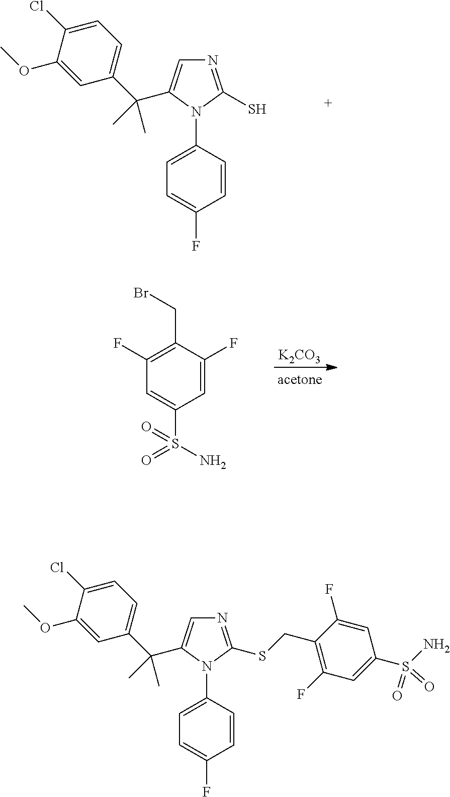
N1=C(S)N(C2=CC=C(F)C=C2)C(C(C2=CC=C(Cl)C(OC)=C2)(C)C)=C1.[K2CO3].C1(F)=C(CBr)C(F)=CC(S(N)(=O)=O)=C1.N1=C(SCC2=C(F)C=C(S(=O)(N)=O)C=C2F)N(C2=CC=C(F)C=C2)C(C(C2=CC=C(Cl)C(OC)=C2)(C)C)=C1
